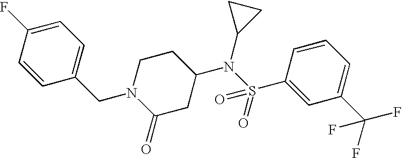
N1(CC2=CC=C(F)C=C2)C(=O)CC(N(S(C2=CC(C(F)(F)F)=CC=C2)(=O)=O)C2CC2)CC1
